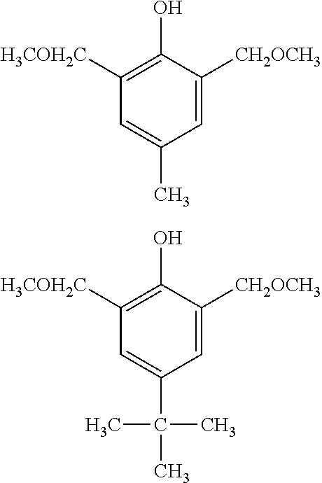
C1(O)=C([H3COH2C])C=C(C)C=C1[CH2OCH3].C1(O)=C([H3COH2C])C=C(C(C)(C)C)C=C1[CH2OCH3]
